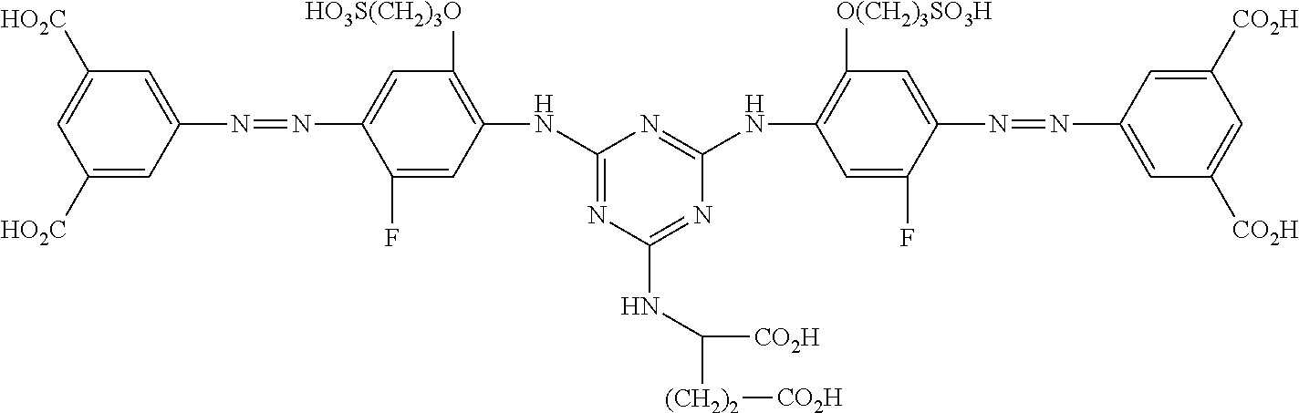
C1([HO2C])=CC(N=NC2=CC([HO3S(CH2)3O])=C(NC3=NC(NC([(CH2)2][CO2H])[CO2H])=NC(NC4=C([O(CH2)3SO3H])C=C(N=NC5=CC([CO2H])=CC([CO2H])=C5)C(F)=C4)=N3)C=C2F)=CC([HO2C])=C1
